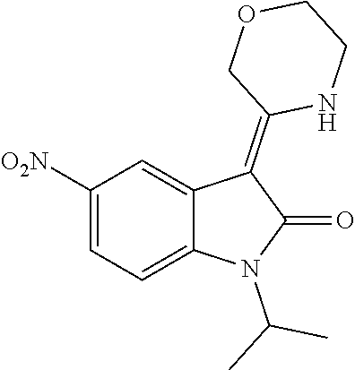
C1([O2N])=CC=C2C(=C1)C(=C1NCCOC1)C(=O)N2C(C)C
